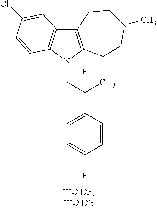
C12=C(N(CC(C3=CC=C(F)C=C3)(C)F)C3=C1C=C(Cl)C=C3)CCN(C)CC2
